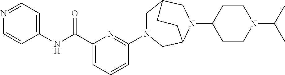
C(C1=CC=CC(N2CC3CN(C4CCN(C(C)C)CC4)C(C2)CC3)=N1)(NC1=CC=NC=C1)=O
